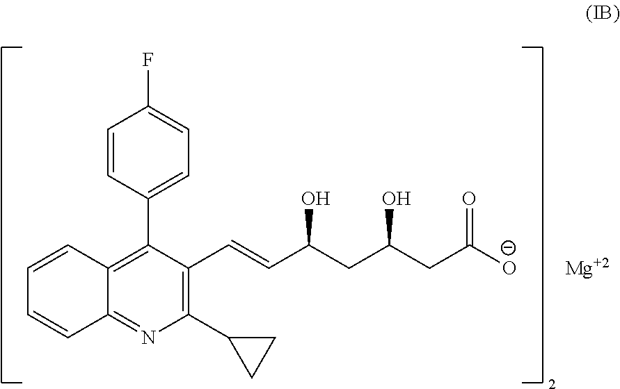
C12=C(C3=CC=C(F)C=C3)C(C=CC(CC(O)CC([O-])=O)O)=C(C3CC3)N=C1C=CC=C2.[Mg]
